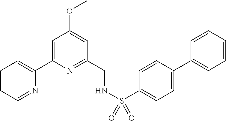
C1=CC=NC(C2=CC(OC)=CC(CNS(C3=CC=C(C4=CC=CC=C4)C=C3)(=O)=O)=N2)=C1
